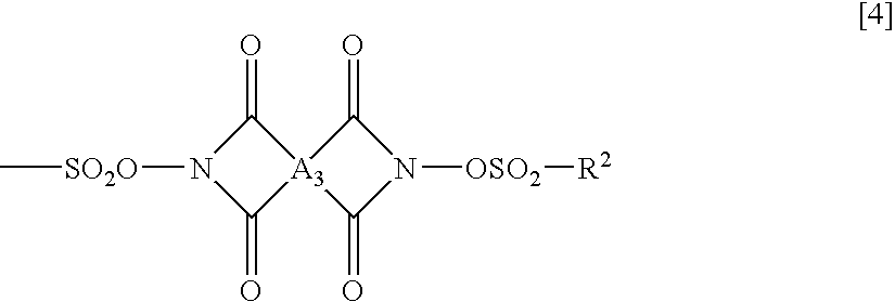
N1([SO2O]C)C(=O)[A3]2(C1=O)C(=O)N([OSO2][R2])C2=O
